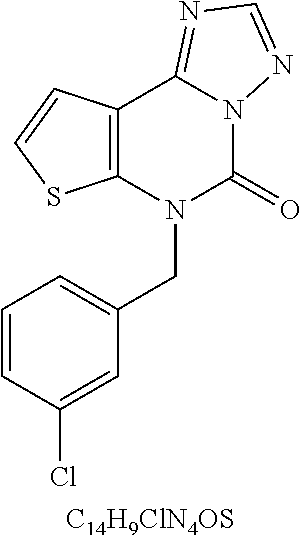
C12=C(N(CC3=CC=CC(Cl)=C3)C(=O)N3C1=NC=N3)SC=C2.[C14H9ClN4OS]
